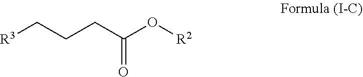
[R3]CCCC(O[R2])=O
